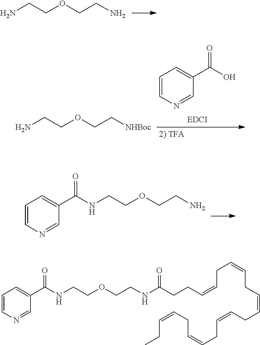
O(CCN)CCN.O(CCN)CCNC(C1=CC=CN=C1)=O.O(CC[NHBoc])CCN.C1=CN=CC(C(O)=O)=C1.O(CCNC(CCC=CCC=CCC=CCC=CCC=CCC=CCC)=O)CCNC(C1=CC=CN=C1)=O
